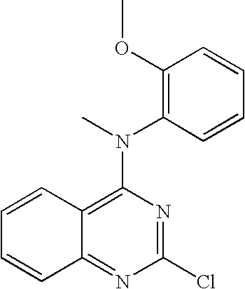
N(C1=C2C(=NC(Cl)=N1)C=CC=C2)(C)C1=C(OC)C=CC=C1
